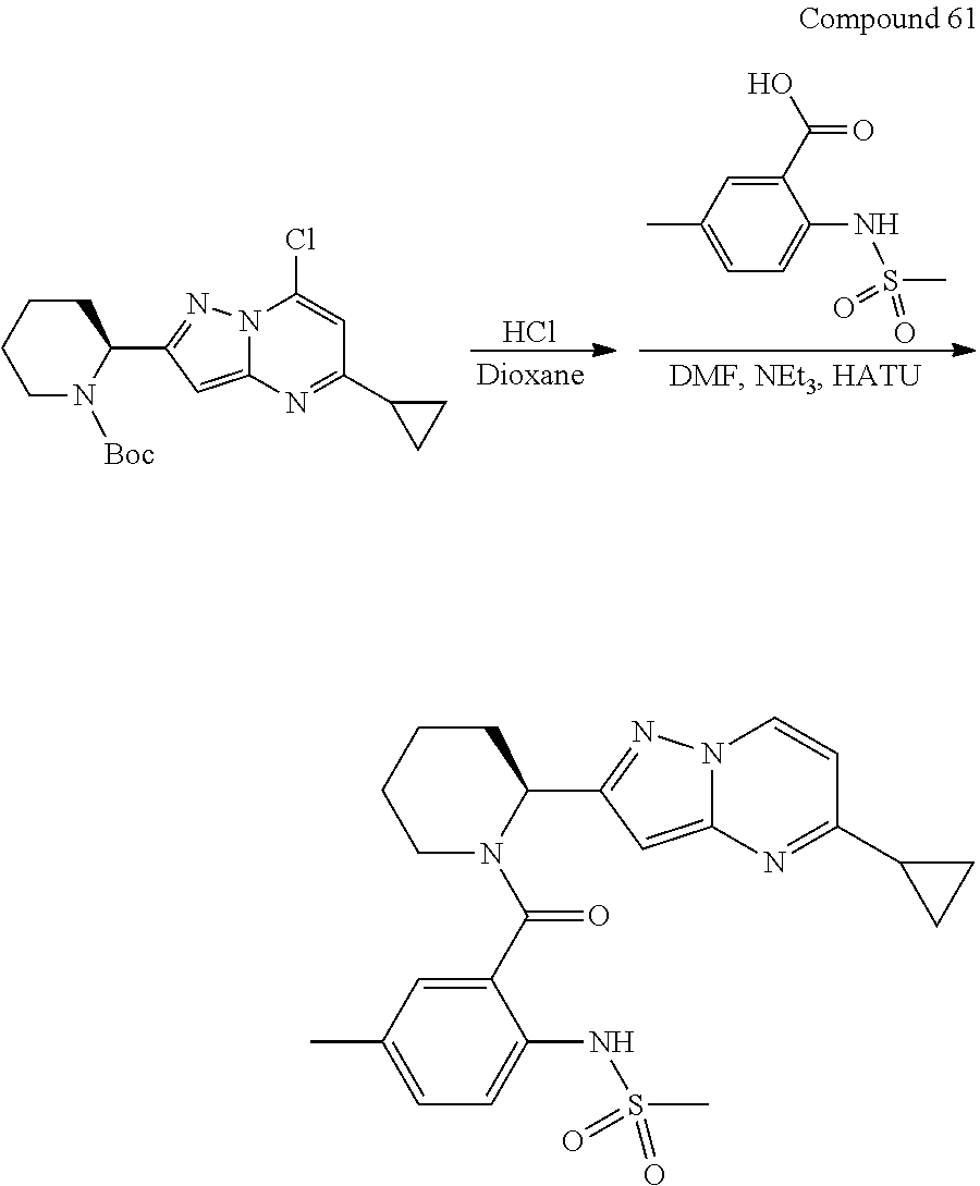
N12C(=CC(C3CCCCN3C(C3=CC(C)=CC=C3NS(C)(=O)=O)=O)=N1)N=C(C1CC1)C=C2.N12C(=CC(C3CCCCN3[Boc])=N1)N=C(C1CC1)C=C2Cl.Cl.C1=C(C)C=C(C(O)=O)C(NS(C)(=O)=O)=C1
